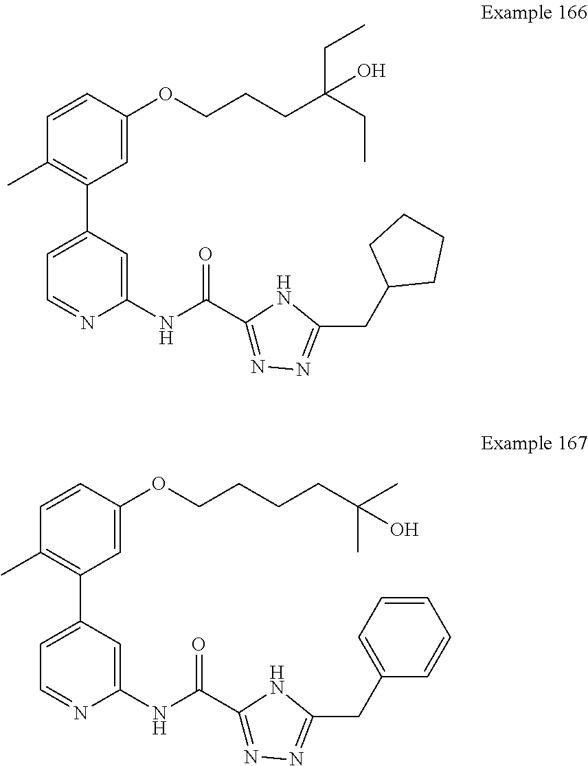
C1(C2=CC=NC(NC(C3=NN=C(CC4CCCC4)N3)=O)=C2)=C(C)C=CC(OCCCC(CC)(CC)O)=C1.C1(C2=CC=NC(NC(C3=NN=C(CC4=CC=CC=C4)N3)=O)=C2)=C(C)C=CC(OCCCCC(O)(C)C)=C1
